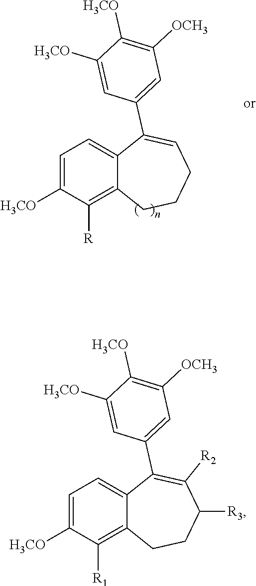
C1=C([H3CO])C([R])=C2C(=C1)C(C1=CC([OCH3])=C([H3CO])C([H3CO])=C1)=CCCC2.C1=C([H3CO])C([R1])=C2C(=C1)C(C1=CC([OCH3])=C([H3CO])C([H3CO])=C1)=C([R2])C([R3])CC2
